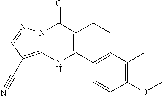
N12C(=C(C#N)C=N1)NC(C1=CC(C)=C(OC)C=C1)=C(C(C)C)C2=O
